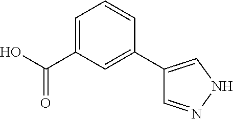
OC(C1=CC=CC(C2=CNN=C2)=C1)=O
